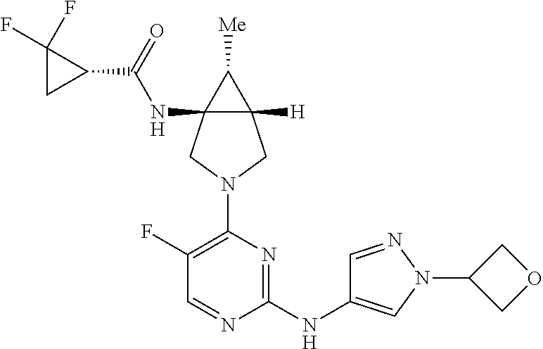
C1(F)=C(N2CC3(NC(C4C(F)(F)C4)=O)C([H])(C2)C3[Me])N=C(NC2=CN(C3COC3)N=C2)N=C1
